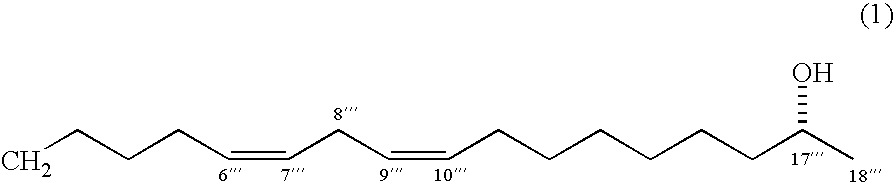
CCCCC=CCC=CCCCCCCC(C)O
